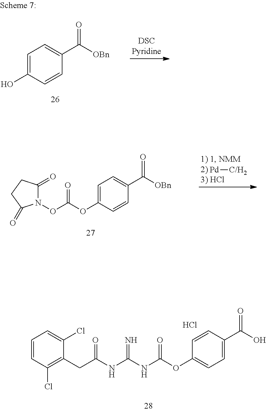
C1=C(O)C=CC(C([OBn])=O)=C1.[Pd][C/H2].C1=C(OC(ON2C(=O)CCC2=O)=O)C=CC(C([OBn])=O)=C1.Cl.C1=CC(Cl)=C(CC(NC(NC(OC2=CC=C(C(O)=O)C=C2)=O)=N)=O)C(Cl)=C1
